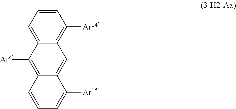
C12=CC=CC([Ar14])=C1C=C1C(=C2[Arc])C=CC=C1[Ar15]
